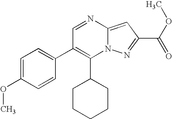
C1(C2CCCCC2)=C(C2=CC=C(OC)C=C2)C=NC2=CC(C(OC)=O)=NN12
